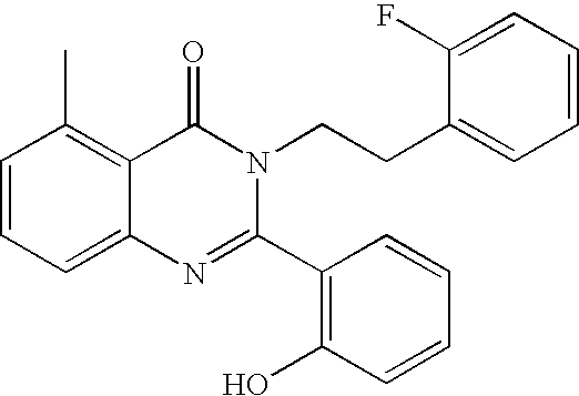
C1=CC=C2C(=C1C)C(=O)N(CCC1=CC=CC=C1F)C(C1=C(O)C=CC=C1)=N2
